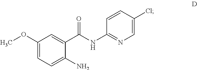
COC1=CC=C(N)C(C(NC2=NC=C(Cl)C=C2)=O)=C1
